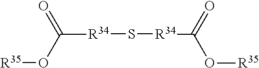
[R34](S[R34]C(=O)O[R35])C(O[R35])=O
